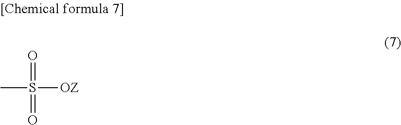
CS([OZ])(=O)=O
